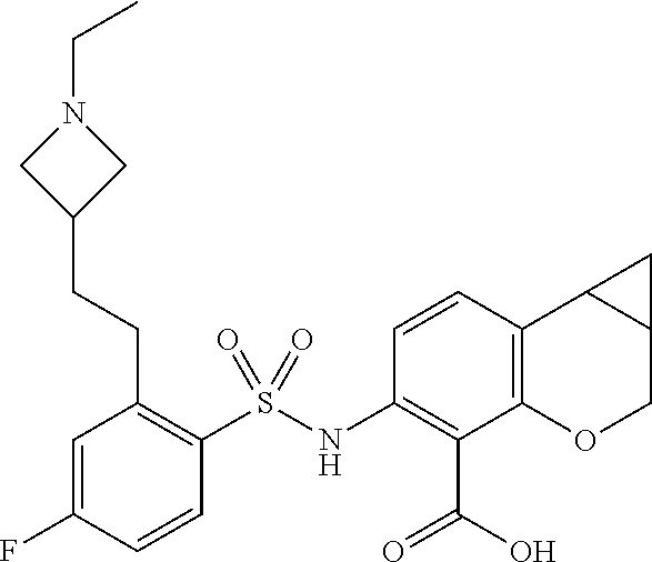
C1(NS(C2=C(CCC3CN(CC)C3)C=C(F)C=C2)(=O)=O)=C(C(O)=O)C2=C(C3C(CO2)C3)C=C1
